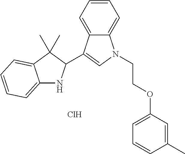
C12=CC=CC=C1C(C)(C)C(C1=CN(CCOC3=CC=CC(C)=C3)C3=CC=CC=C31)N2.Cl
